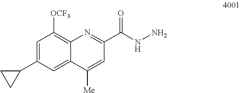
C1=C(C2CC2)C=C2C(=C1[OCF3])N=C(C(NN)=O)C=C2[Me]
